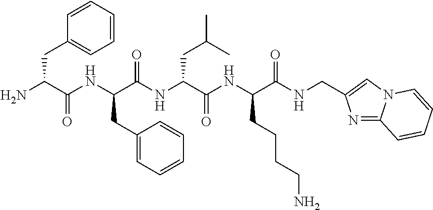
NC(C(NC(C(NC(C(NC(C(NCC1=CN2C(=N1)C=CC=C2)=O)CCCCN)=O)CC(C)C)=O)CC1=CC=CC=C1)=O)CC1=CC=CC=C1
